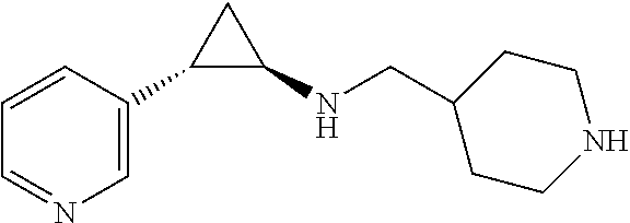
C1=NC=C(C2C(NCC3CCNCC3)C2)C=C1
